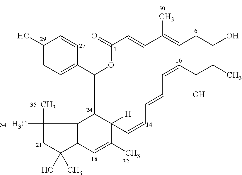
C1(O)=CC=C(C2OC(=O)C=CC(C)=CCC(O)C(C)C(O)C=CC=CC=CC3([H])C2C2C(C=C3C)C(C)(O)CC2(C)C)C=C1
